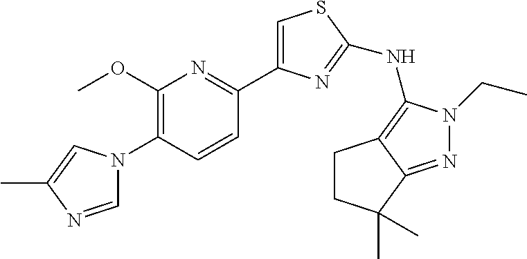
C1=NC(C)=CN1C1=C(OC)N=C(C2=CSC(NC3=C4C(=NN3CC)C(C)(C)CC4)=N2)C=C1
